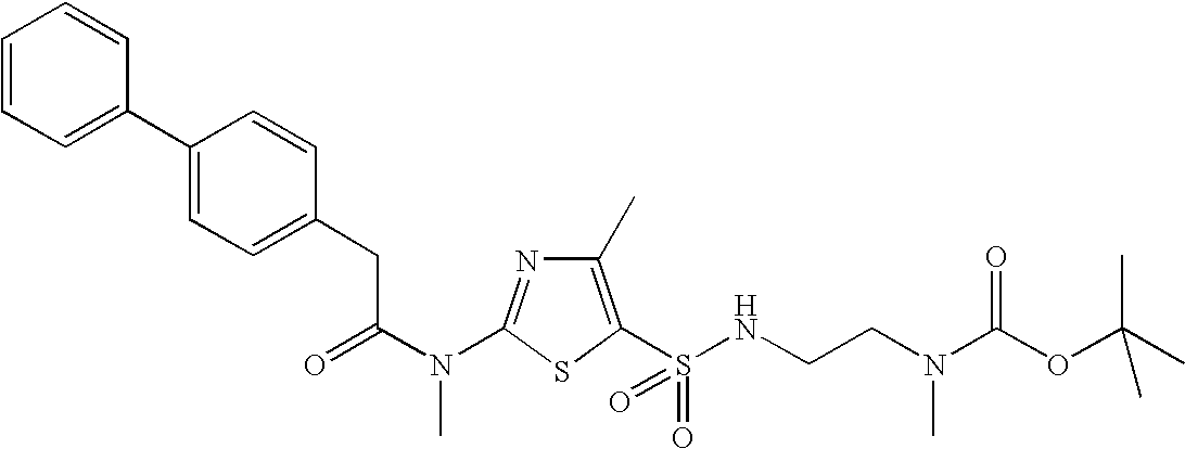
C1(C)=C(S(NCCN(C(OC(C)(C)C)=O)C)(=O)=O)SC(N(C(CC2=CC=C(C3=CC=CC=C3)C=C2)=O)C)=N1
